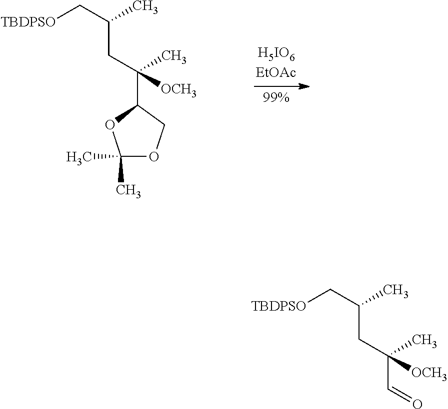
C1(C)(C)OCC(C(CC(C[TBDPSO])C)(C)[OCH3])O1.C(C(CC(C[TBDPSO])C)(C)[OCH3])=O
